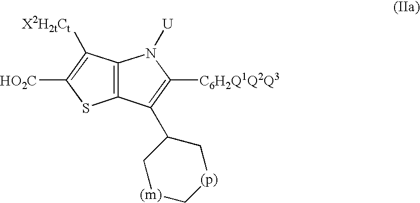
C12=C(C([X2H2tCt])=C([HO2C])S1)N([U])C([C6H2Q1Q2Q3])=C2C1C[(m)]C[(p)]C1
